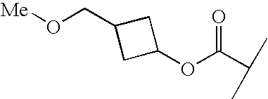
O([Me])CC1CC(OC(C(C)C)=O)C1
